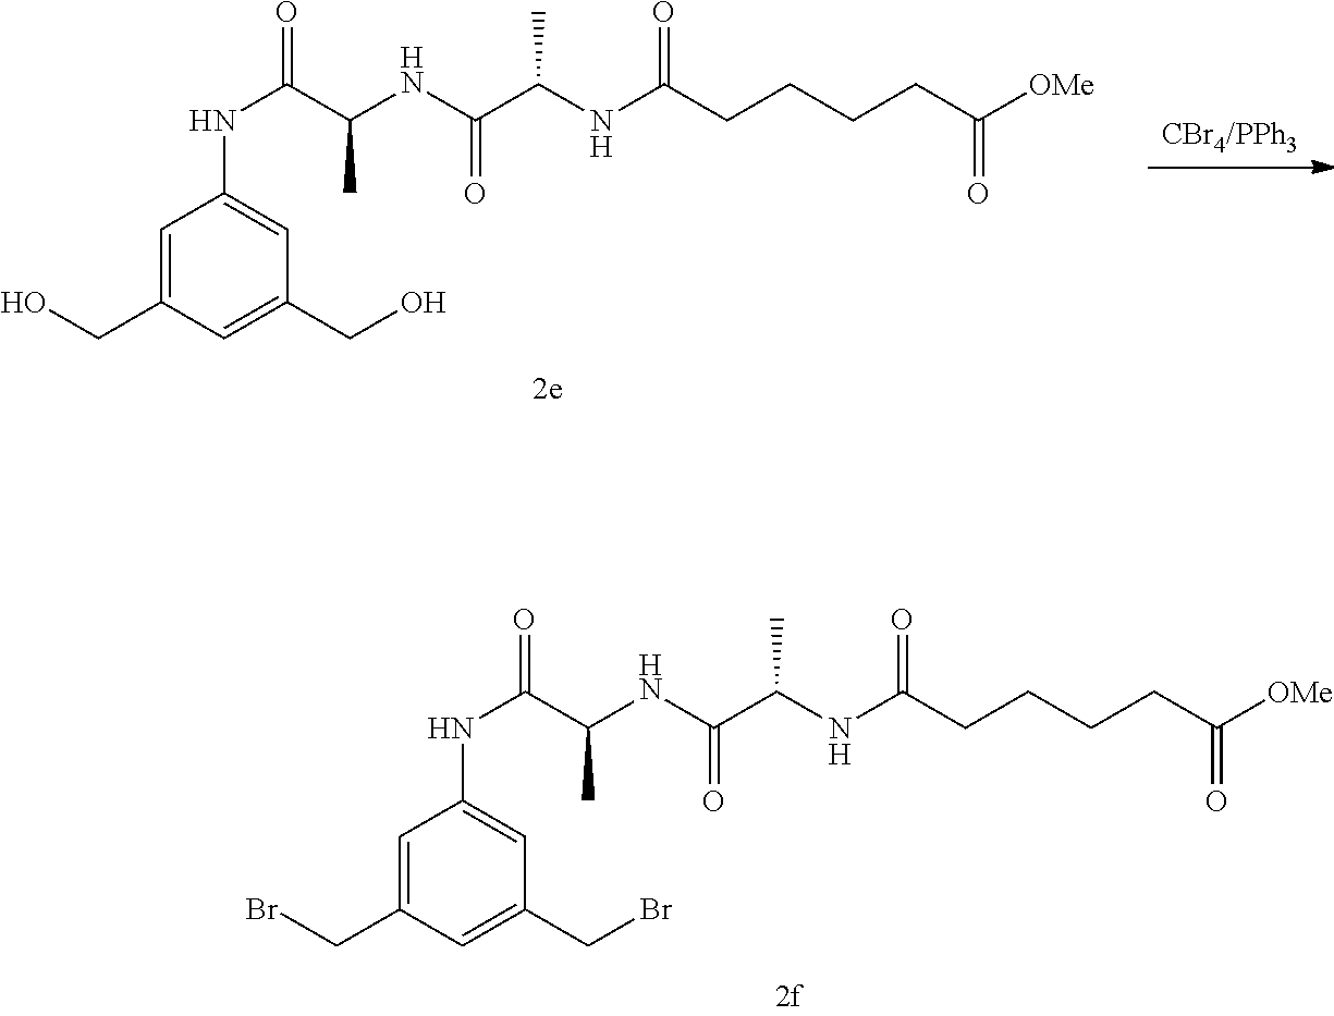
C(C(NC(C(=O)NC1=CC(CBr)=CC(CBr)=C1)C)=O)(C)NC(CCCCC([OMe])=O)=O.[CBr4/PPh3].C(C(NC(C(=O)NC1=CC(CO)=CC(CO)=C1)C)=O)(C)NC(CCCCC([OMe])=O)=O
